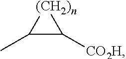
[(CH2)n]1C(C)C1[CO2H]
